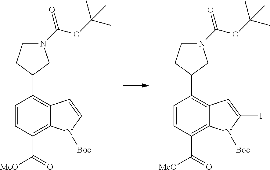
C1=CC(C([MeO])=O)=C2C(=C1C1CN(C(OC(C)(C)C)=O)CC1)C=CN2[Boc].C1=CC(C([MeO])=O)=C2C(=C1C1CN(C(OC(C)(C)C)=O)CC1)C=C(I)N2[Boc]
